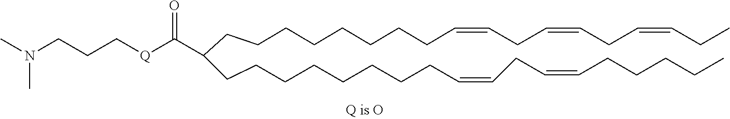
C(CCCCCCCC=CCC=CCC=CCC)C(CCCCCCCCC=CCC=CCCCCC)C([Q]CCCN(C)C)=O
